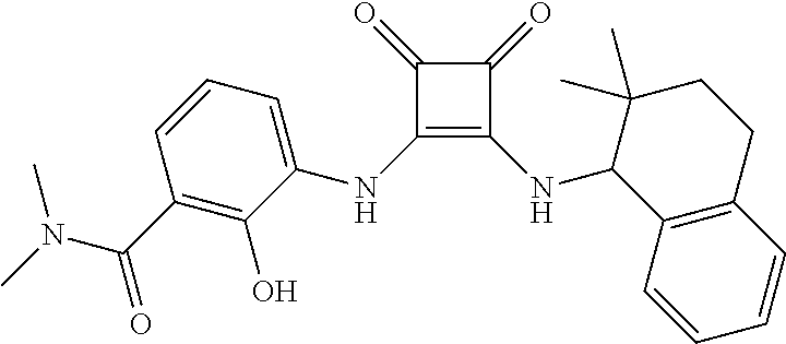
C1(=O)C(=O)C(NC2=CC=CC(C(N(C)C)=O)=C2O)=C1NC1C2=C(C=CC=C2)CCC1(C)C
